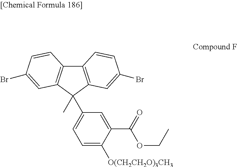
C12=C(C(C)(C3=CC=C([O(CH2CH2O)3CH3])C(C(OCC)=O)=C3)C3=C1C=CC(Br)=C3)C=C(Br)C=C2
